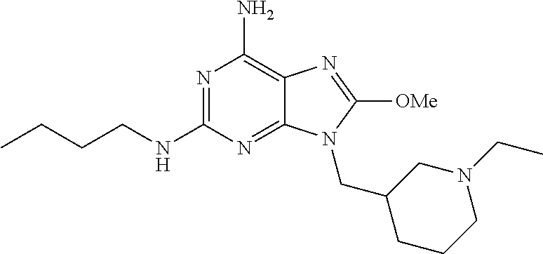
N1=C(NCCCC)N=C2C(=C1N)N=C([OMe])N2CC1CCCN(CC)C1
